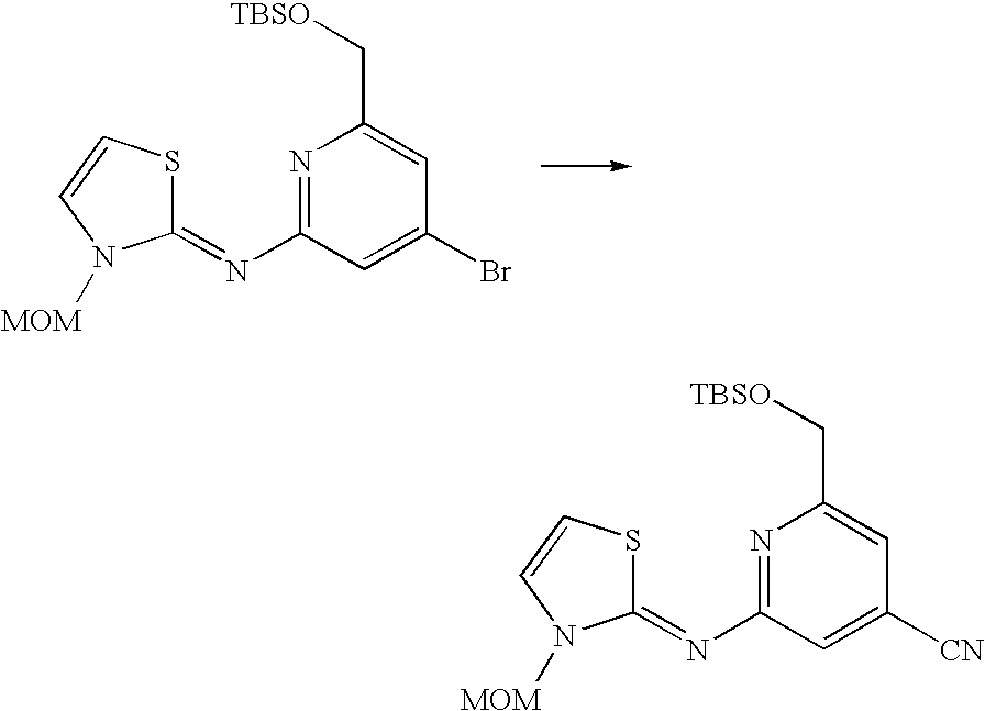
N1=C(N=C2SC=CN2[MOM])C=C(Br)C=C1C[TBSO].N1=C(N=C2SC=CN2[MOM])C=C([CN])C=C1C[TBSO]
